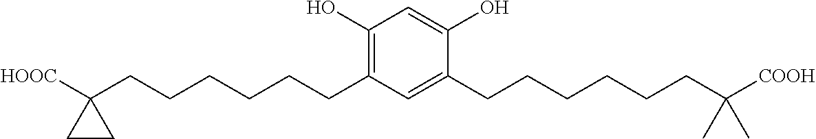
C1(O)=C(CCCCCCC2([HOOC])CC2)C=C(CCCCCCC([COOH])(C)C)C(O)=C1
